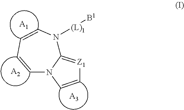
C12=[Z1]C=CN1C=CC=CN2[(L)1][B1].[A1].[A2].[A3]
